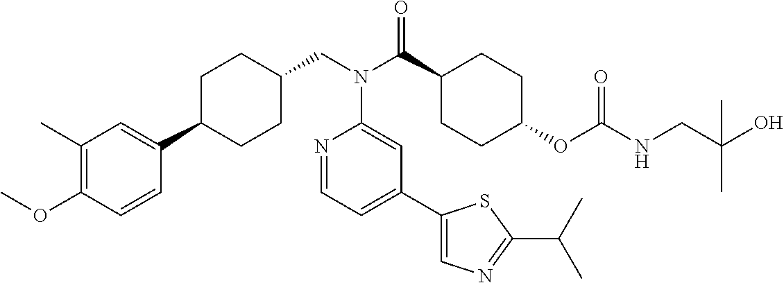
C1(C)=C(OC)C=CC(C2CCC(CN(C3=CC(C4=CN=C(C(C)C)S4)=CC=N3)C(=O)C3CCC(OC(=O)NCC(O)(C)C)CC3)CC2)=C1
